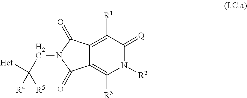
C12=C([R3])N([R2])C(=[Q])C([R1])=C1C(=O)N(CC([Het])([R5])[R4])C2=O
